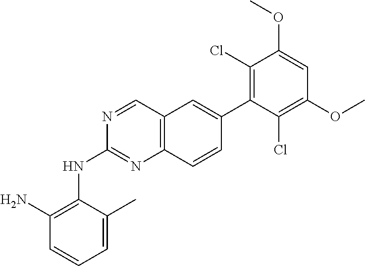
C1(N)=C(NC2=NC3=C(C=N2)C=C(C2=C(Cl)C(OC)=CC(OC)=C2Cl)C=C3)C(C)=CC=C1
